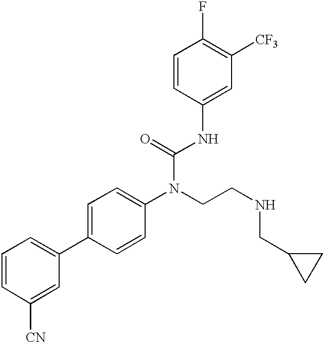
C1=CC([CN])=CC(C2=CC=C(N(CCNCC3CC3)C(=O)NC3=CC([CF3])=C(F)C=C3)C=C2)=C1
